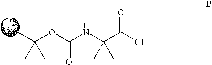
C(OC(=O)NC(C([OH])=O)(C)C)(C)(C)C
